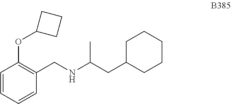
C1=CC=CC(CNC(CC2CCCCC2)C)=C1OC1CCC1
